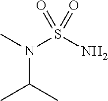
N(C(C)C)(C)S(N)(=O)=O
